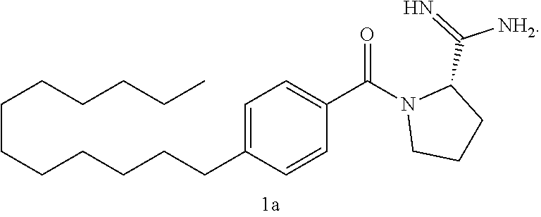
C1=C(CCCCCCCCCCCC)C=CC(C(=O)N2CCCC2C([NH2])=N)=C1
